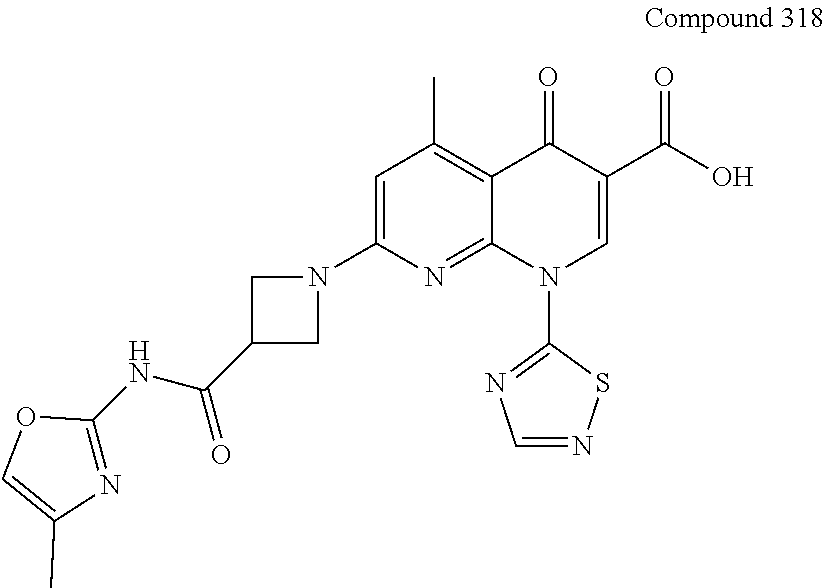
N1=C(NC(C2CN(C3=CC(C)=C4C(=N3)N(C3=NC=NS3)C=C(C(O)=O)C4=O)C2)=O)OC=C1C
